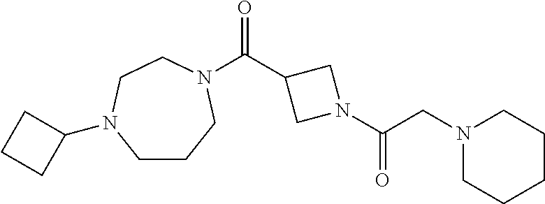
C1CCN(C(C2CN(C(CN3CCCCC3)=O)C2)=O)CCN1C1CCC1
